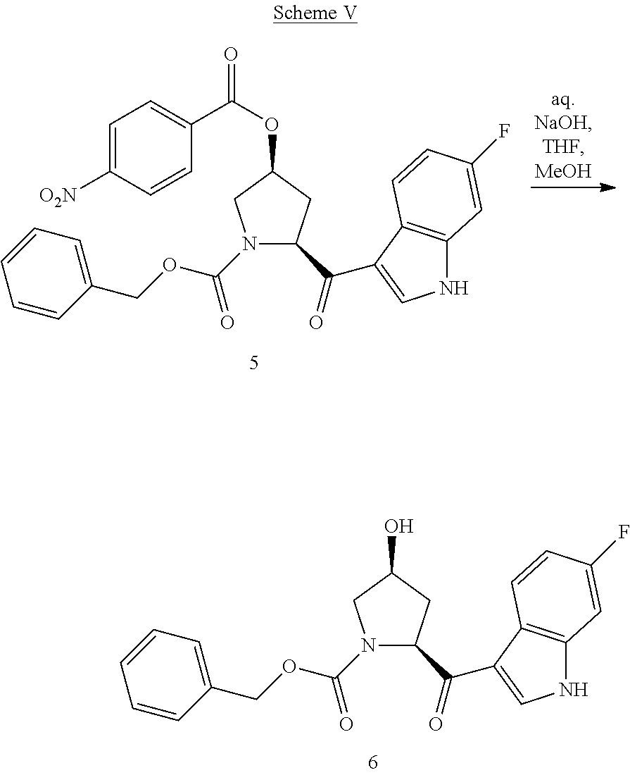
OC1CC(C(=O)C2=CNC3=C2C=CC(F)=C3)N(C(OCC2=CC=CC=C2)=O)C1.O(C(=O)C1=CC=C([O2N])C=C1)C1CC(C(=O)C2=CNC3=C2C=CC(F)=C3)N(C(OCC2=CC=CC=C2)=O)C1
